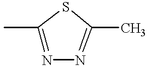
CC1=NN=C(C)S1
